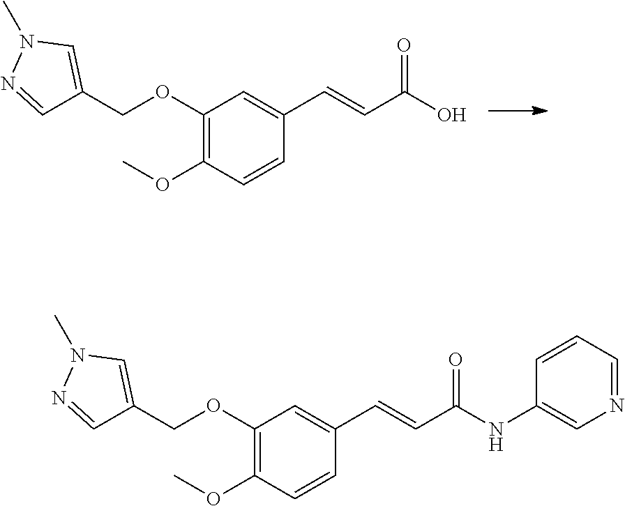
C1(OCC2=CN(C)N=C2)=C(OC)C=CC(C=CC(O)=O)=C1.C1(OCC2=CN(C)N=C2)=C(OC)C=CC(C=CC(NC2=CN=CC=C2)=O)=C1
